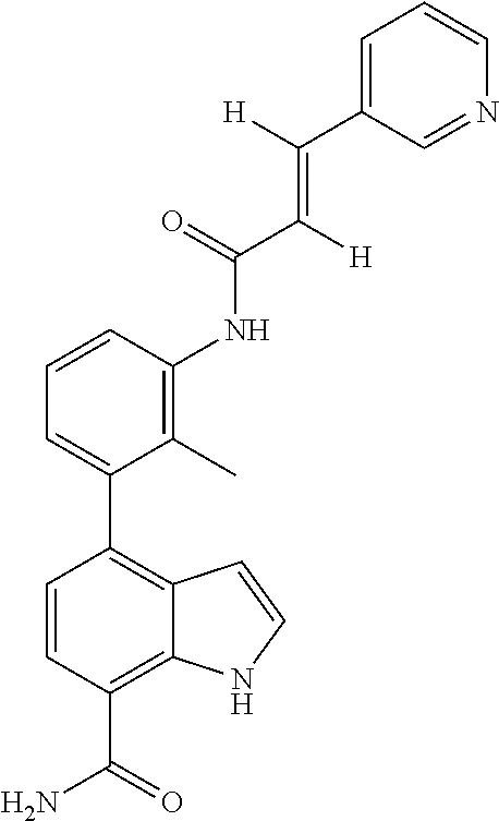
C1=CC2=C(C3=CC=CC(NC(C([H])=C([H])C4=CC=CN=C4)=O)=C3C)C=CC(C(N)=O)=C2N1
